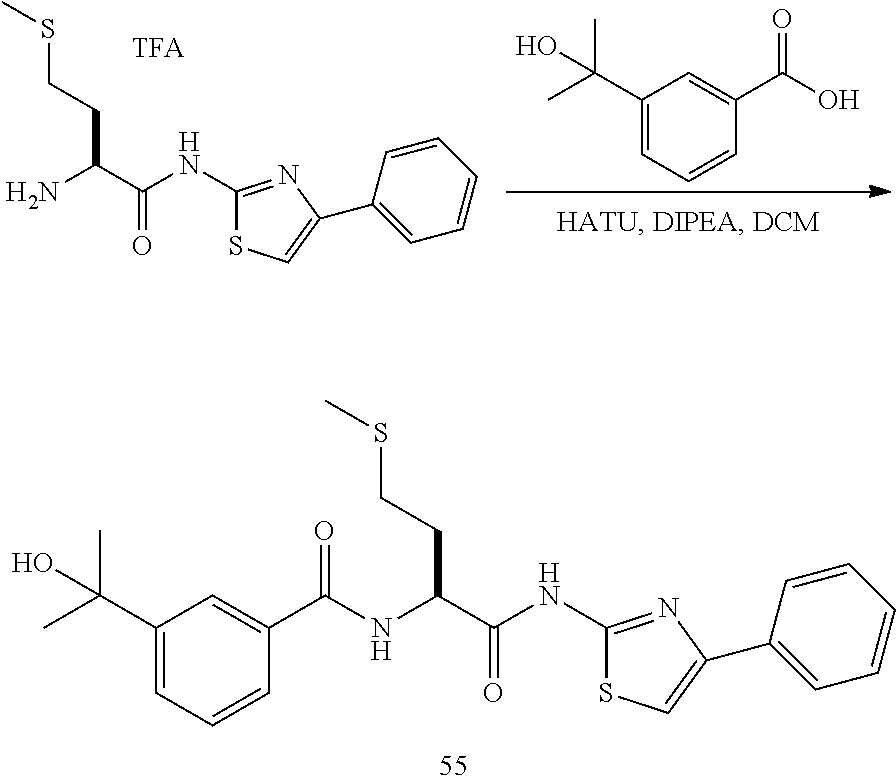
C1(NC(=O)C(N)CCSC)=NC(C2=CC=CC=C2)=CS1.C(=O)(O)C1=CC(C(C)(C)O)=CC=C1.C(=O)(NC(C(NC1=NC(C2=CC=CC=C2)=CS1)=O)CCSC)C1=CC(C(C)(C)O)=CC=C1
